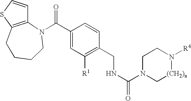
C1=CSC2=C1N(C(C1=CC([R1])=C(CNC(N3C[(CH2)a]N([R4])CC3)=O)C=C1)=O)CCCC2
